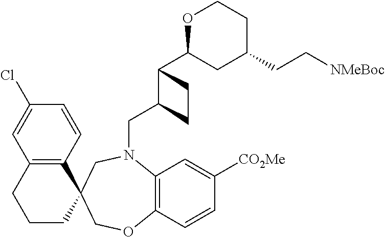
C12=C(C=CC(Cl)=C1)C1(CCC2)COC2=C(N(CC3C(C4CC(CC[NMeBoc])CCO4)CC3)C1)C=C([CO2Me])C=C2
